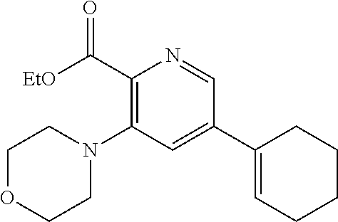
C1(C([EtO])=O)=C(N2CCOCC2)C=C(C2=CCCCC2)C=N1
